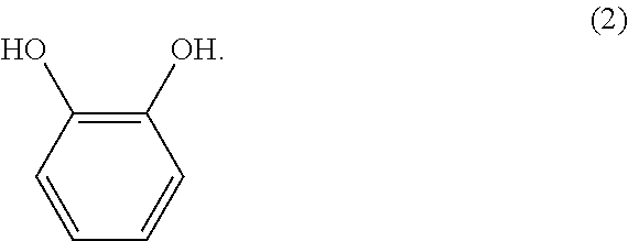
C1=CC=CC([OH])=C1O
